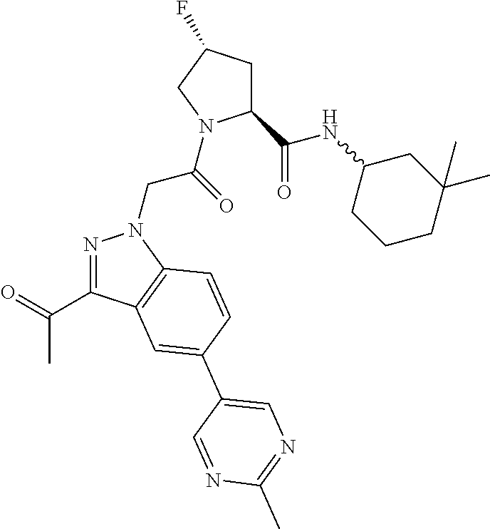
C1(C(NC2CCCC(C)(C)C2)=O)CC(F)CN1C(CN1N=C(C(C)=O)C2=C1C=CC(C1=CN=C(C)N=C1)=C2)=O
